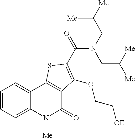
C1=CC=C2C(=C1)C1=C(C(=O)N2[Me])C(OCC[OEt])=C(C(=O)N(CC([Me])[Me])CC([Me])[Me])S1
